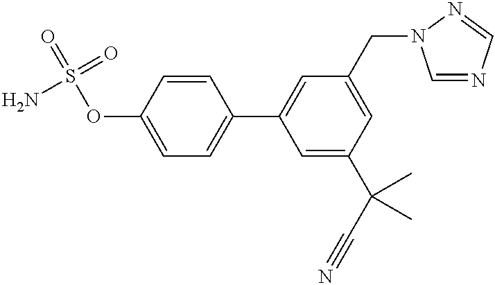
C1(OS(=O)(=O)N)=CC=C(C2=CC(CN3C=NC=N3)=CC(C(C#N)(C)C)=C2)C=C1
